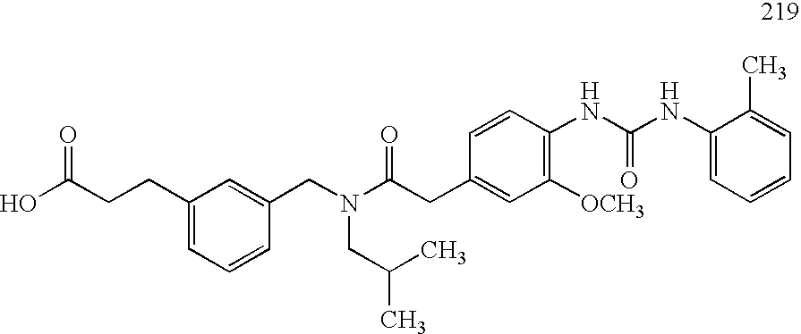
OC(CCC1=CC=CC(CN(CC(C)C)C(CC2=CC([OCH3])=C(NC(=O)NC3=CC=CC=C3C)C=C2)=O)=C1)=O
